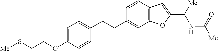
C1=CC2=C(C=C1CCC1=CC=C(OCCS[Me])C=C1)OC(C([Me])NC([Me])=O)=C2
